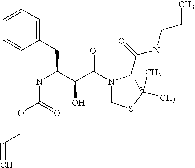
C(NC(C(C(N1CSC(C)(C)C1C(NCCC)=O)=O)O)CC1=CC=CC=C1)(=O)OCC#C
